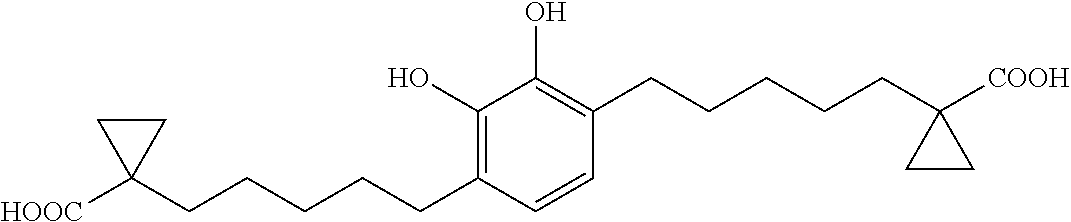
C1(O)=C(CCCCCC2([HOOC])CC2)C=CC(CCCCCC2([COOH])CC2)=C1O
